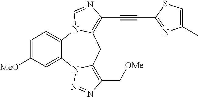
C1=C([MeO])C=C2C(=C1)N1C(=C(C#CC3=NC(C)=CS3)N=C1)CC1=C(C[OMe])N=NN21
